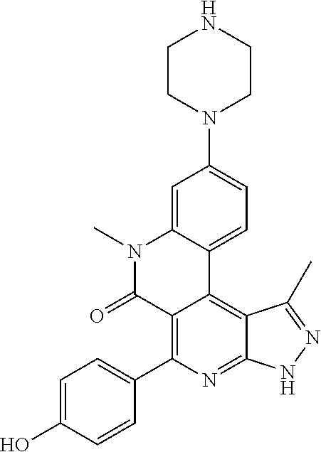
C1=C(O)C=CC(C2=C3C(=C4C(=N2)NN=C4C)C2=CC=C(N4CCNCC4)C=C2N(C)C3=O)=C1
